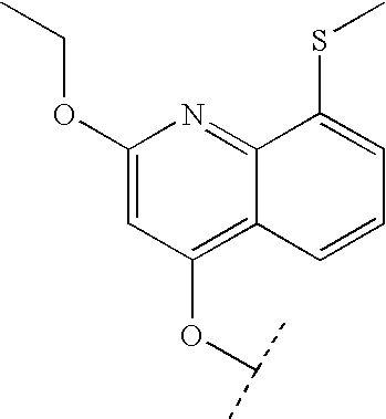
O(C1=C2C(=NC(OCC)=C1)C(SC)=CC=C2)C(C)C
